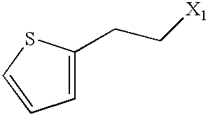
C1=C(CC[X1])SC=C1
